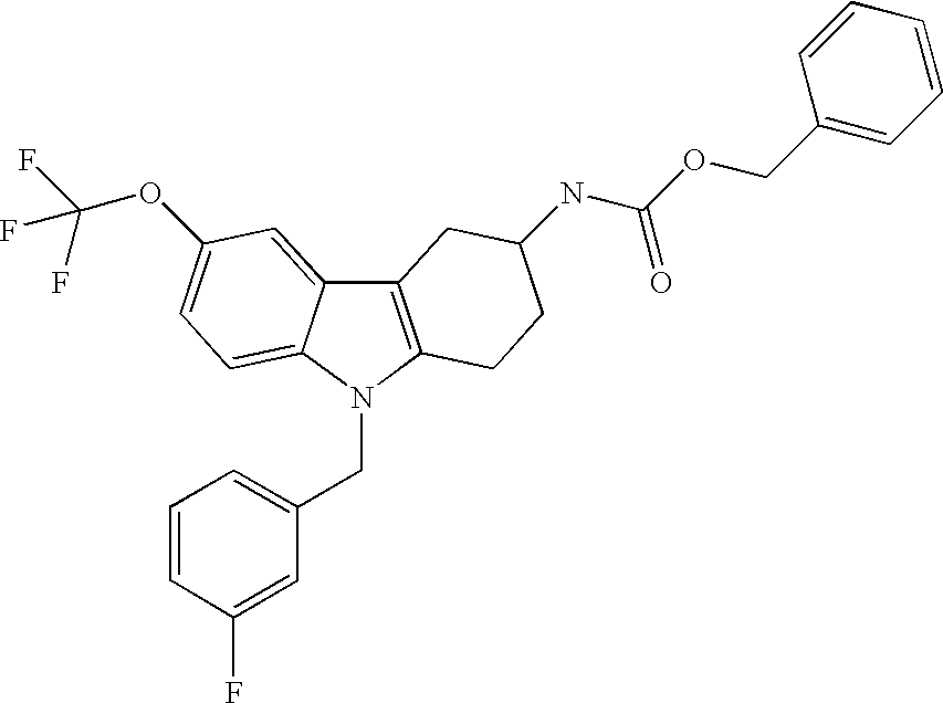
C12=C(N(CC3=CC=CC(F)=C3)C3=CC=C(OC(F)(F)F)C=C13)CCC(NC(OCC1=CC=CC=C1)=O)C2
